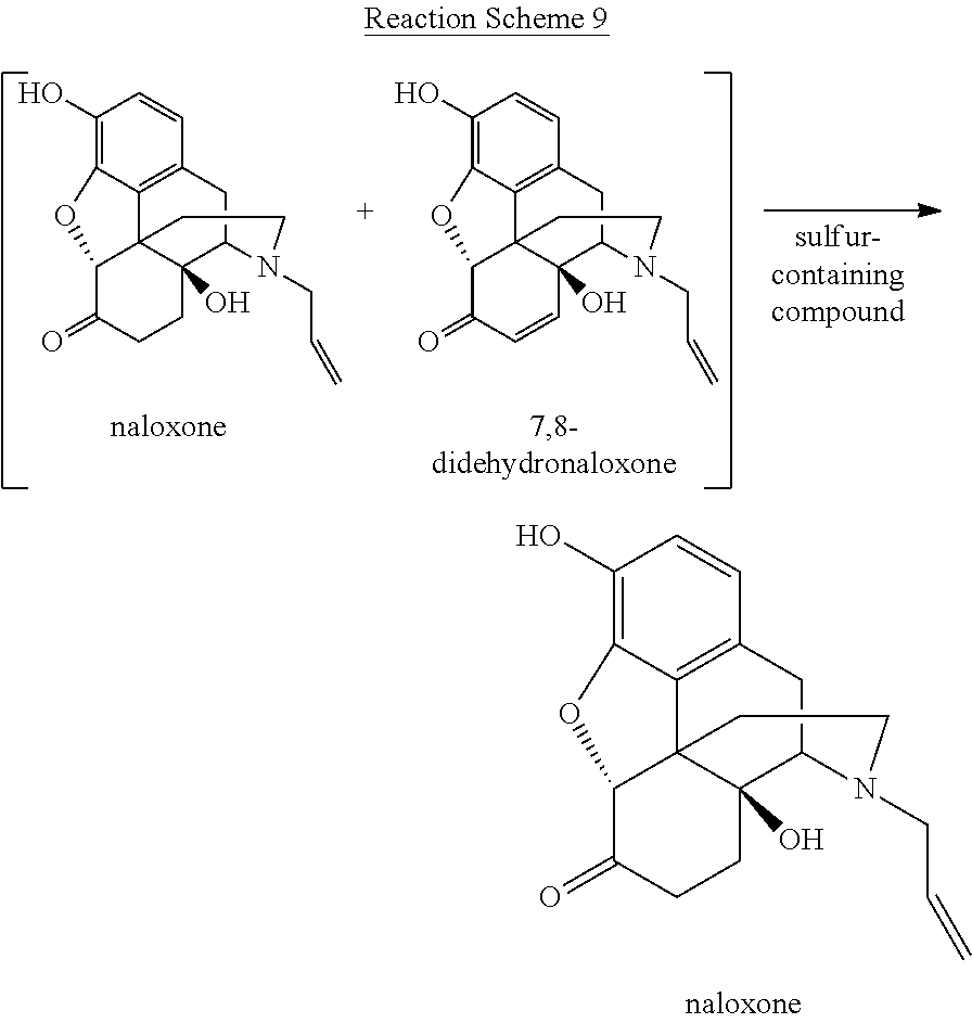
C1(O)=C2C3=C(C=C1)CC1C4(O)C3(C(C(=O)CC4)O2)CCN1CC=C.C1(O)=C2C3=C(C=C1)CC1C4(O)C3(C(C(=O)CC4)O2)CCN1CC=C.C1(O)=C2C3=C(C=C1)CC1C4(O)C3(C(C(=O)C=C4)O2)CCN1CC=C
